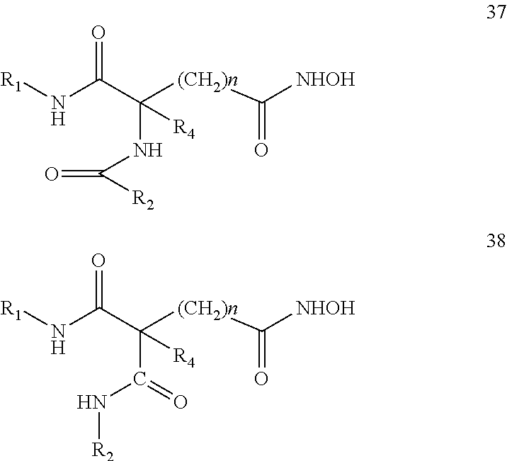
[R1]NC(C(NC([R2])=O)([(CH2)n]C([NHOH])=O)[R4])=O.[R1]NC(C(C(N[R2])=O)([(CH2)n]C([NHOH])=O)[R4])=O
